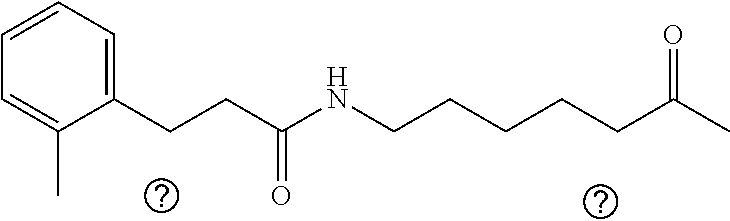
C1(CCC(NCCCCCC(C)=O)=O)=CC=CC=C1C
